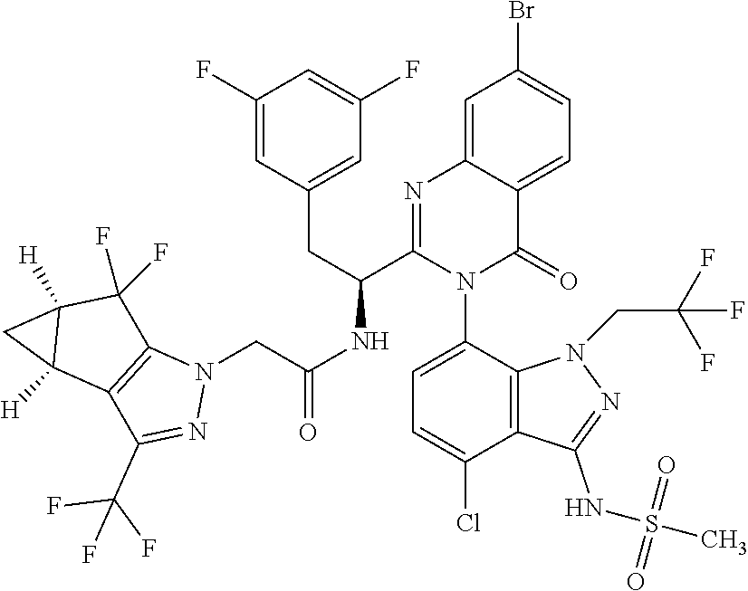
C1=C2C(=CC(Br)=C1)N=C(C(CC1=CC(F)=CC(F)=C1)NC(CN1C3=C(C(C(F)(F)F)=N1)C1([H])C([H])(C3(F)F)C1)=O)N(C1=CC=C(Cl)C3=C1N(CC(F)(F)F)N=C3NS(C)(=O)=O)C2=O
